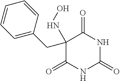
C1(=O)NC(=O)NC(=O)C1(CC1=CC=CC=C1)NO
